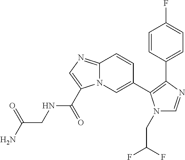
C12=NC=C(C(=O)NCC(N)=O)N1C=C(C1=C(C3=CC=C(F)C=C3)N=CN1CC(F)F)C=C2
